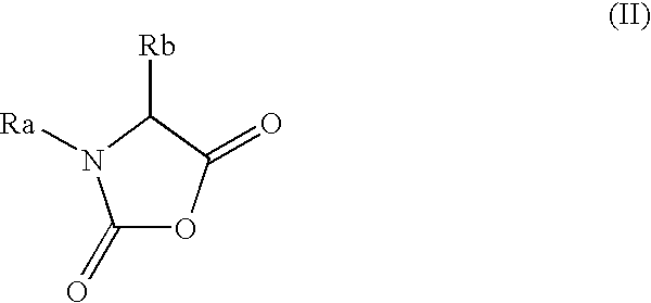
C1(=O)OC(=O)C([Rb])N1[Ra]
